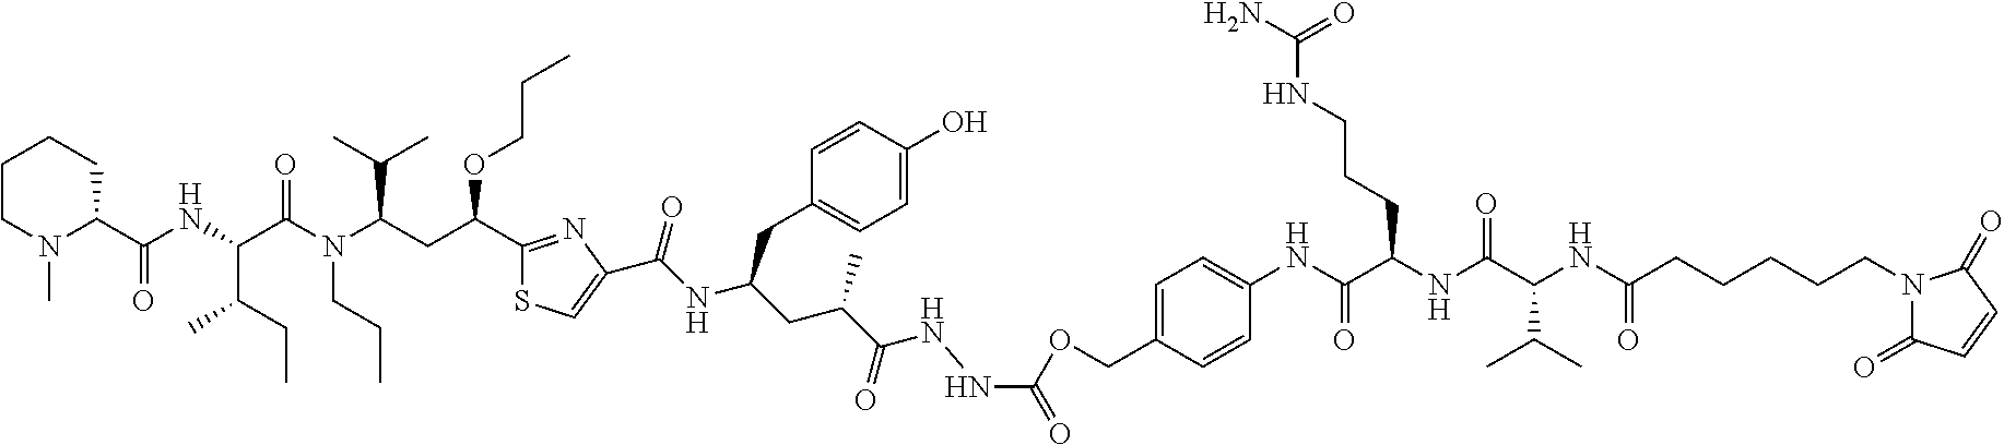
CN1CCCCC1C(NC(C(N(C(C(C)C)CC(C1=NC(C(NC(CC(C(NNC(=O)OCC2=CC=C(NC(C(NC(C(NC(CCCCCN3C(=O)C=CC3=O)=O)C(C)C)=O)CCCNC(N)=O)=O)C=C2)=O)C)CC2=CC=C(O)C=C2)=O)=CS1)OCCC)CCC)=O)C(C)CC)=O
